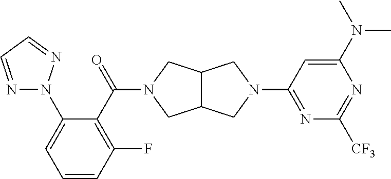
C1=CC(F)=C(C(=O)N2CC3C(C2)CN(C2=NC([CF3])=NC(N(C)C)=C2)C3)C(N2N=CC=N2)=C1
